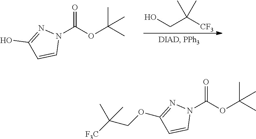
N1(C(OC(C)(C)C)=O)N=C(O)C=C1.OCC([CF3])(C)C.N1(C(OC(C)(C)C)=O)N=C(OCC([F3C])(C)C)C=C1
